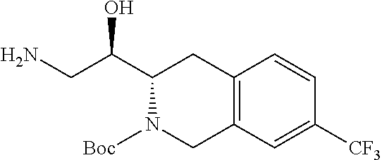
C12=C(C=C([CF3])C=C1)CN([Boc])C(C(CN)O)C2
